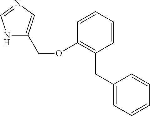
N1=CNC(COC2=C(CC3=CC=CC=C3)C=CC=C2)=C1
